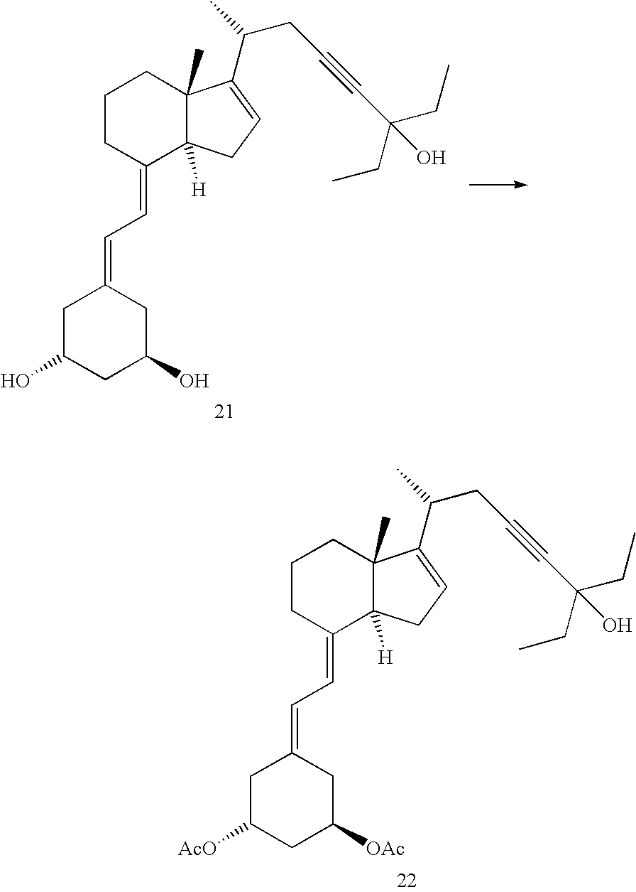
C1CC(=CC=C2CC(O)CC(O)C2)C2([H])C(C)(C1)C(C(CC#CC(CC)(CC)O)C)=CC2.C1CC(=CC=C2CC([AcO])CC([OAc])C2)C2([H])C(C)(C1)C(C(CC#CC(CC)(CC)O)C)=CC2
